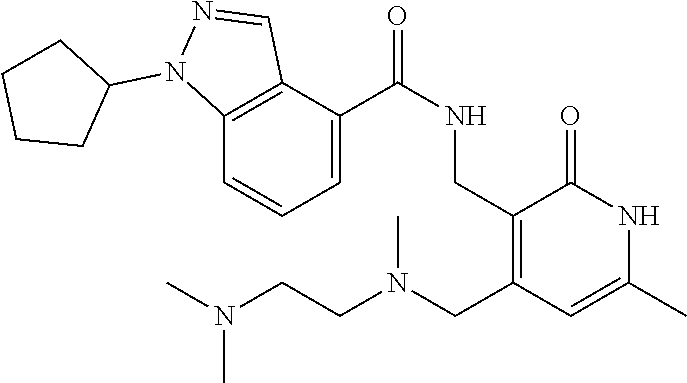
C1=C(C(NCC2=C(CN(CCN(C)C)C)C=C(C)NC2=O)=O)C2=C(C=C1)N(C1CCCC1)N=C2
